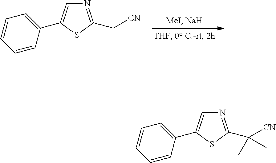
C1=CC=C(C2=CN=C(C[CN])S2)C=C1.C1=CC=C(C2=CN=C(C([CN])(C)C)S2)C=C1
